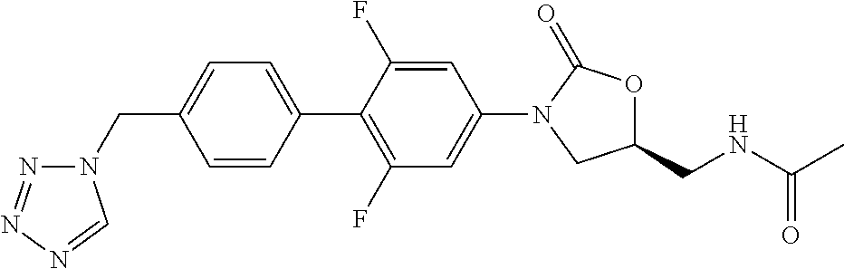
C1=CC(C2=C(F)C=C(N3CC(CNC(C)=O)OC3=O)C=C2F)=CC=C1CN1N=NN=C1
